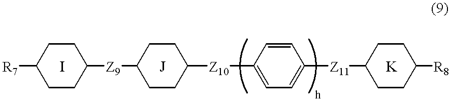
[R7]C1CCC([Z9]C2CCC([Z10]C3=CC=C([Z11]C4CCC([R8])CC4)C=C3)CC2)CC1
